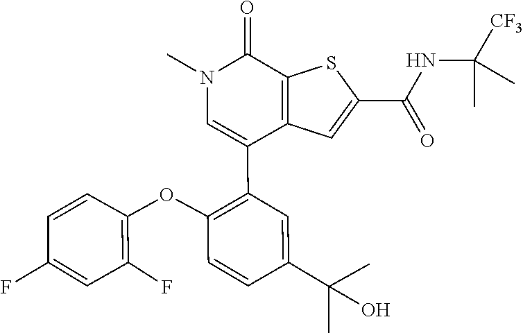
C1(F)=C(OC2=C(C3=CN(C)C(=O)C4=C3C=C(C(NC([CF3])(C)C)=O)S4)C=C(C(C)(C)O)C=C2)C=CC(F)=C1
